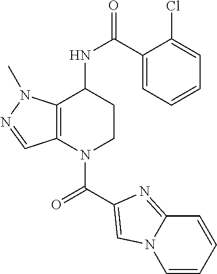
C(=O)(N1CCC(NC(=O)C2=CC=CC=C2Cl)C2=C1C=NN2C)C1=CN2C(=N1)C=CC=C2
